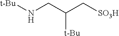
[t-Bu]NCC(C[SO3H])[t-Bu]
